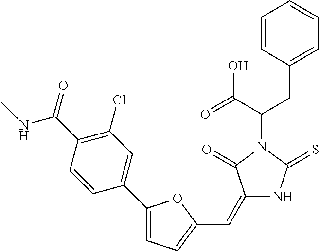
C(C(=O)O)(N1C(=O)C(=CC2=CC=C(C3=CC(Cl)=C(C(NC)=O)C=C3)O2)NC1=S)CC1=CC=CC=C1
